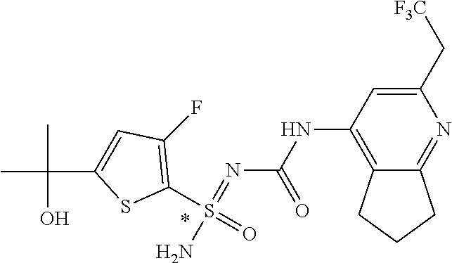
N(C1=C2C(=NC(C[F3C])=C1)CCC2)C(N=S(N)(C1=C(F)C=C(C(C)(C)O)S1)=O)=O
